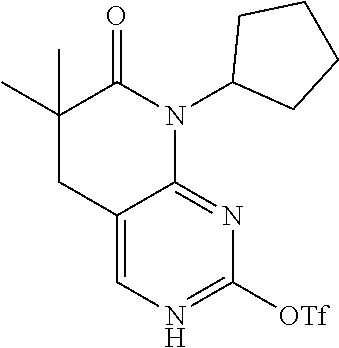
C1(C)(C)CC2=CN=C([OTf])N=C2N(C2CCCC2)C1=O
